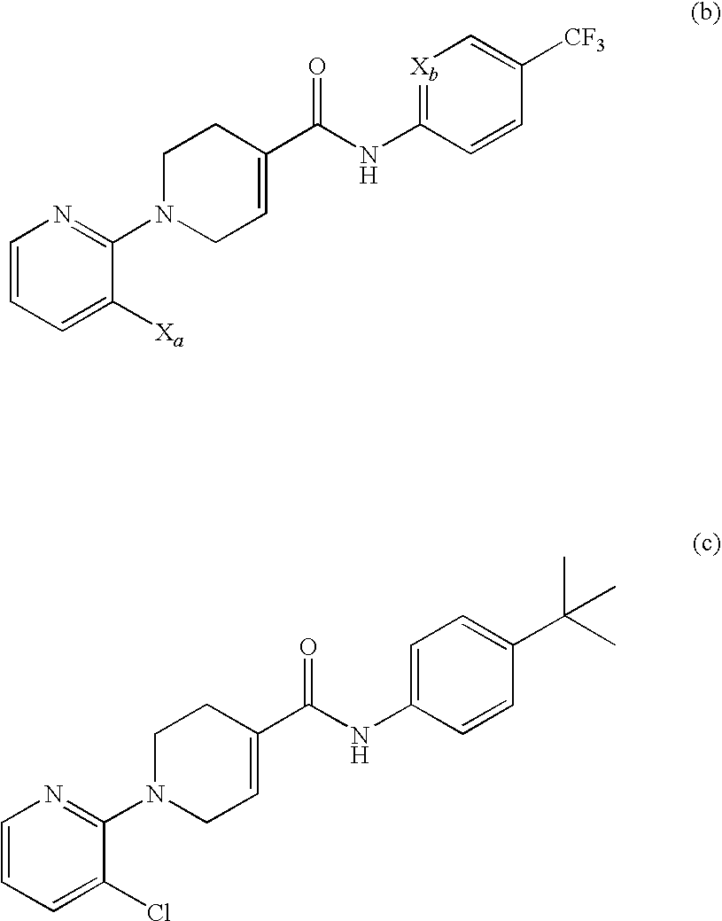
C1=C(C(=O)NC2=[Xb]C=C([CF3])C=C2)CCN(C2=NC=CC=C2[Xa])C1.C1=C(C(=O)NC2=CC=C(C(C)(C)C)C=C2)CCN(C2=NC=CC=C2Cl)C1
